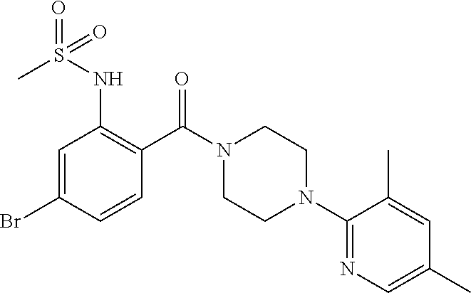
C1=C(Br)C=CC(C(N2CCN(C3=NC=C(C)C=C3C)CC2)=O)=C1NS(=O)(C)=O
